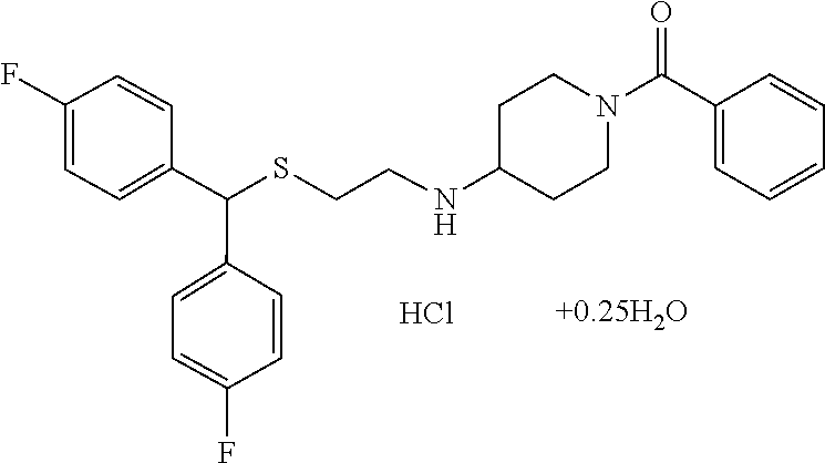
Cl.S(CCNC1CCN(C(C2=CC=CC=C2)=O)CC1)C(C1=CC=C(F)C=C1)C1=CC=C(F)C=C1
